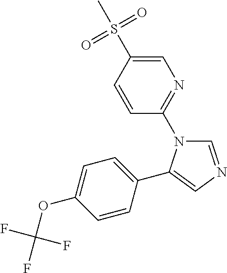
C1=CC(S(C)(=O)=O)=CN=C1N1C=NC=C1C1=CC=C(OC(F)(F)F)C=C1
